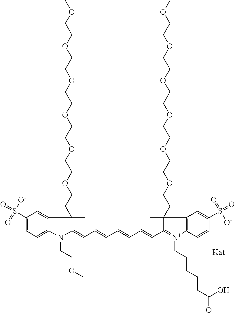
N1(CCOC)C(=CC=CC=CC=CC2=[N+](CCCCCC(=O)O)C3=C(C2(C)CCOCCOCCOCCOCCOCCOC)C=C(S(=O)(=O)[O-])C=C3)C(C)(CCOCCOCCOCCOCCOCCOC)C2=CC(S(=O)(=O)[O-])=CC=C12
